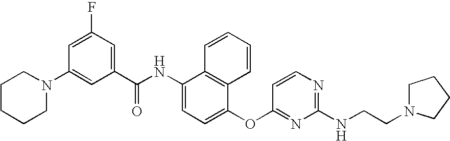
N1(C2=CC(C(NC3=CC=C(OC4=NC(NCCN5CCCC5)=NC=C4)C4=C3C=CC=C4)=O)=CC(F)=C2)CCCCC1
